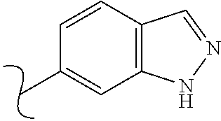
CC1=CC2=C(C=C1)C=NN2
